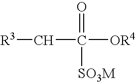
[R3]CC([OR4])(=O)[SO3M]
